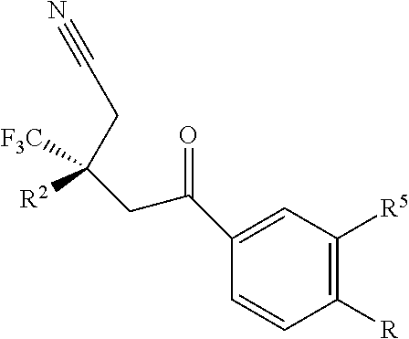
C(C#N)C([R2])([CF3])CC(C1=CC([R5])=C([R])C=C1)=O
